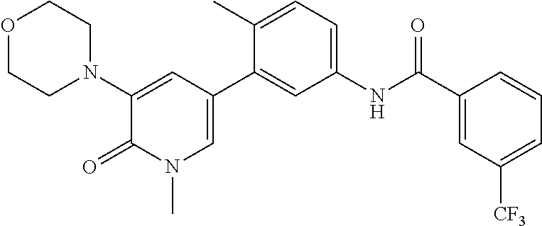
O1CCN(C2=CC(C3=CC(NC(C4=CC([CF3])=CC=C4)=O)=CC=C3C)=CN(C)C2=O)CC1
